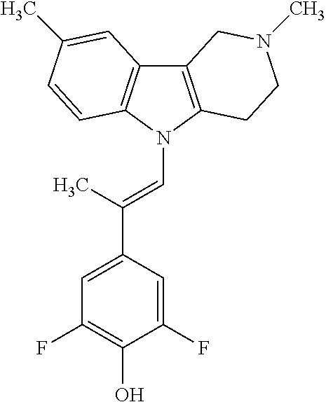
C12=C(N(C=C(C3=CC(F)=C(O)C(F)=C3)C)C3=C1C=C(C)C=C3)CCN(C)C2
